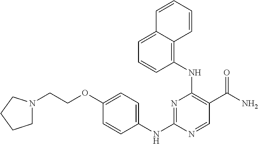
N1=C(NC2=CC=C(OCCN3CCCC3)C=C2)N=CC(C(N)=O)=C1NC1=C2C(=CC=C1)C=CC=C2
